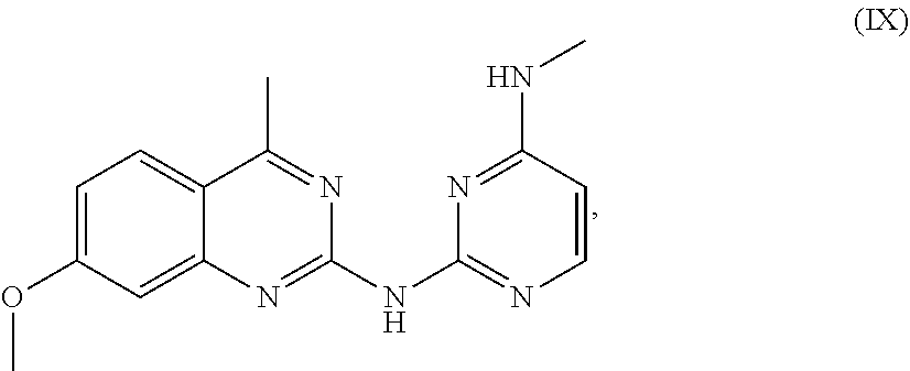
C1=C(OC)C=C2C(=C1)C(C)=NC(NC1=NC=CC(NC)=N1)=N2
